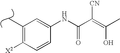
C1([X2])=C(C)C=C(NC(C(=C(C)O)[CN])=O)C=C1
